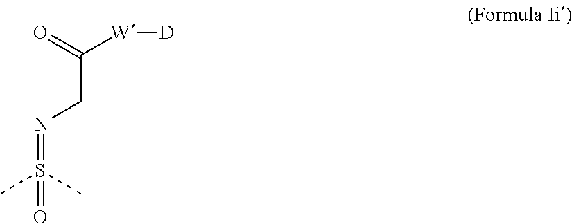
C(CN=S(=O)(C)C)(=O)[W][D]
